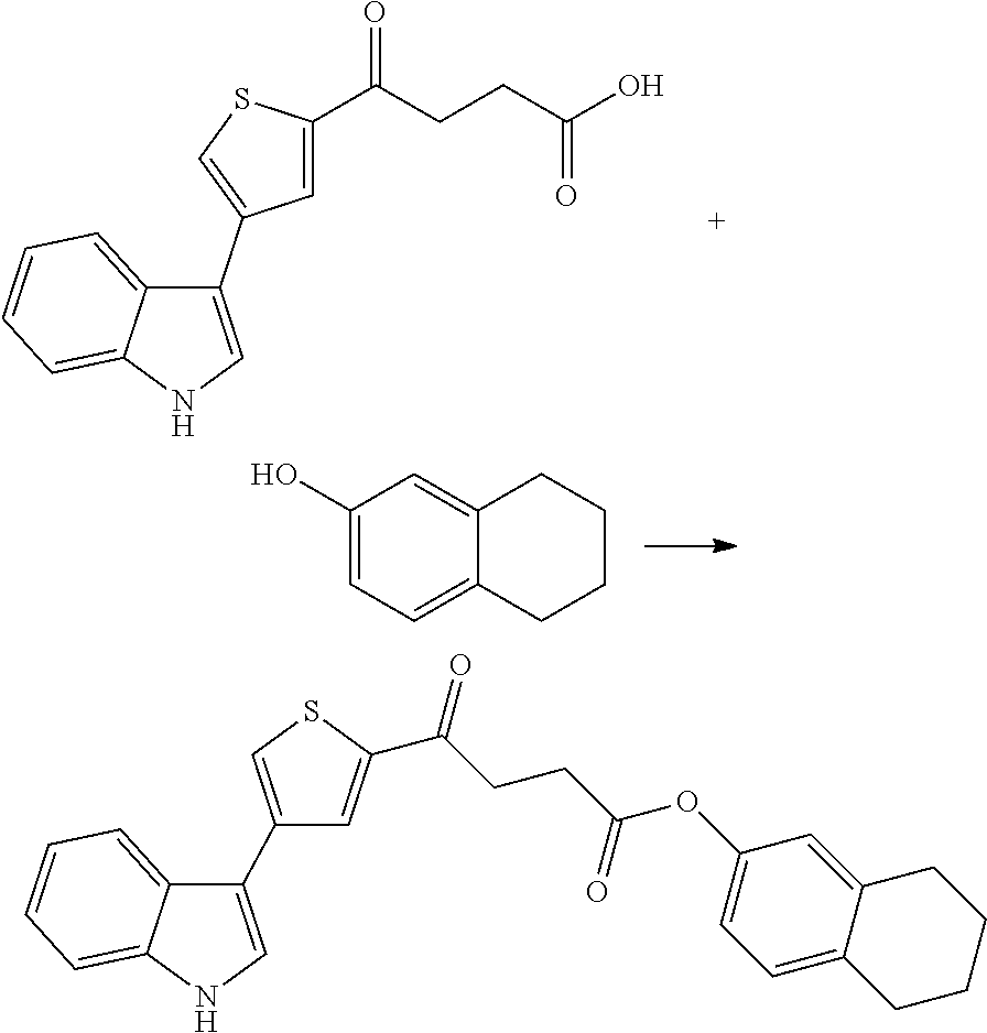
C1=C(C(CCC(O)=O)=O)SC=C1C1=CNC2=CC=CC=C12.C1(C2=CNC3=CC=CC=C23)=CSC(C(CCC(OC2=CC=C3C(=C2)CCCC3)=O)=O)=C1.C1(O)=CC=C2C(=C1)CCCC2
